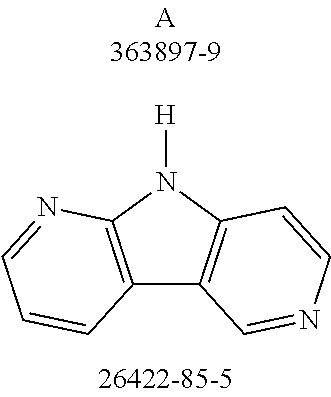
C12=C(N([H])C3=C1C=NC=C3)N=CC=C2
